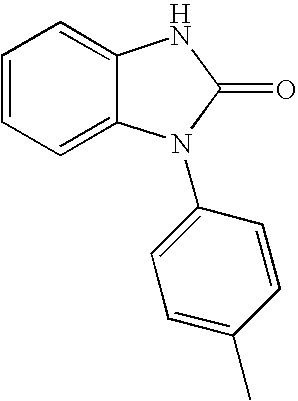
C1=CC=C2C(=C1)NC(=O)N2C1=CC=C(C)C=C1
